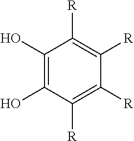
C1(O)=C(O)C([R])=C([R])C([R])=C1[R]
